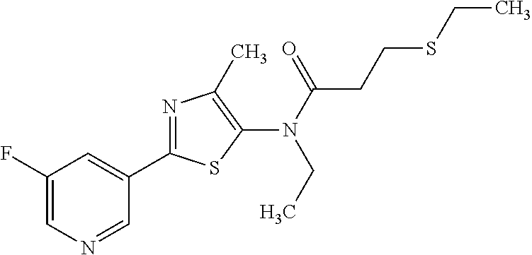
C1(C2=NC(C)=C(N(C(=O)CCSCC)CC)S2)=CC(F)=CN=C1
